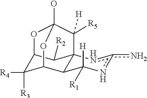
C12C([R4])([R3])C3C4C(C1[R2])(nc(n)nC4([H])[R1])C([R5])([H])C(O)(O2)O3
